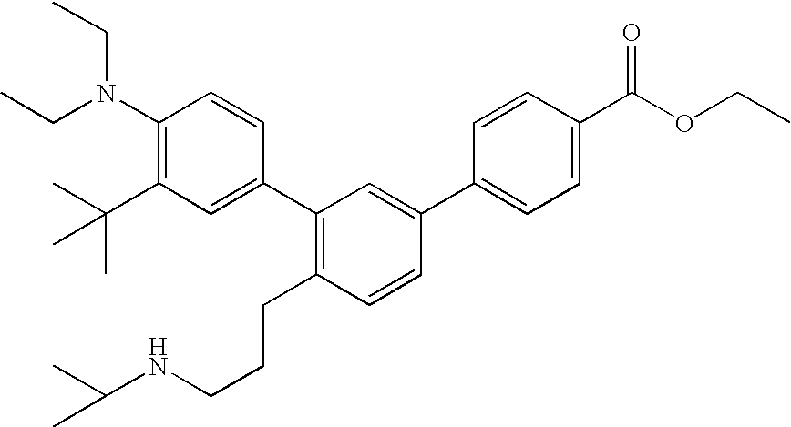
C1(N(CC)CC)=C(C(C)(C)C)C=C(C2=C(CCCNC(C)C)C=CC(C3=CC=C(C(OCC)=O)C=C3)=C2)C=C1
